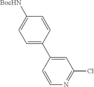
C1(C2=CC(Cl)=NC=C2)=CC=C([BocHN])C=C1
